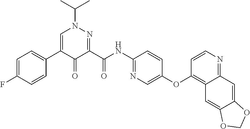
C1=C(F)C=CC(C2=CN(C(C)C)N=C(C(NC3=NC=C(OC4=C5C(=NC=C4)C=C4C(=C5)OCO4)C=C3)=O)C2=O)=C1
